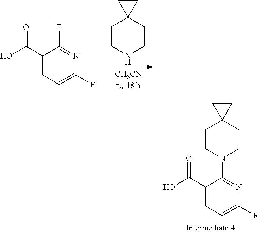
C1(C(O)=O)=CC=C(F)N=C1F.C1CNCCC12CC2.C1(C(O)=O)=CC=C(F)N=C1N1CCC2(CC1)CC2
